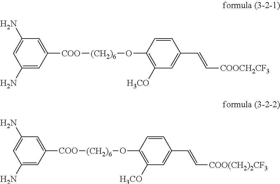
C1(N)=CC([COO][(CH2)6]OC2=C([H3CO])C=C(C=C[COOCH2CF3])C=C2)=CC(N)=C1.C1(N)=CC([COO][(CH2)6]OC2=C([H3CO])C=C(C=C[COO(CH2)2CF3])C=C2)=CC(N)=C1
